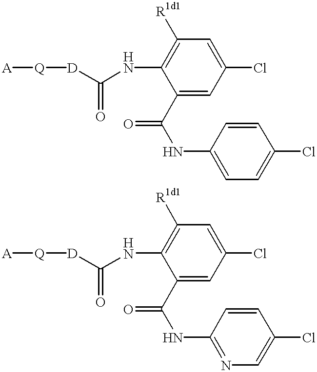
[A][Q][D]C(NC1=C([R1d1])C=C(Cl)C=C1C(NC1=CC=C(Cl)C=C1)=O)=O.[A][Q][D]C(NC1=C([R1d1])C=C(Cl)C=C1C(NC1=NC=C(Cl)C=C1)=O)=O
